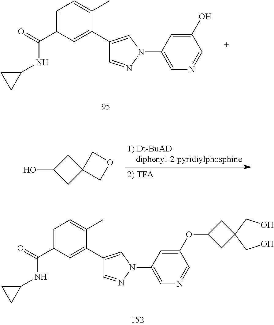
C1=C(C(=O)NC2CC2)C=C(C2=CN(C3=CN=CC(O)=C3)N=C2)C(C)=C1.C1(O)CC2(C1)COC2.C1=C(C(=O)NC2CC2)C=C(C2=CN(C3=CN=CC(OC4CC(CO)(CO)C4)=C3)N=C2)C(C)=C1
